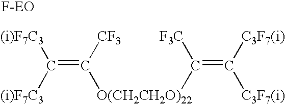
[(i)F7C3]C([(i)F7C3])=C([CF3])[O(CH2CH2O)22]C(=C([C3F7(i)])[C3F7(i)])[F3C]
